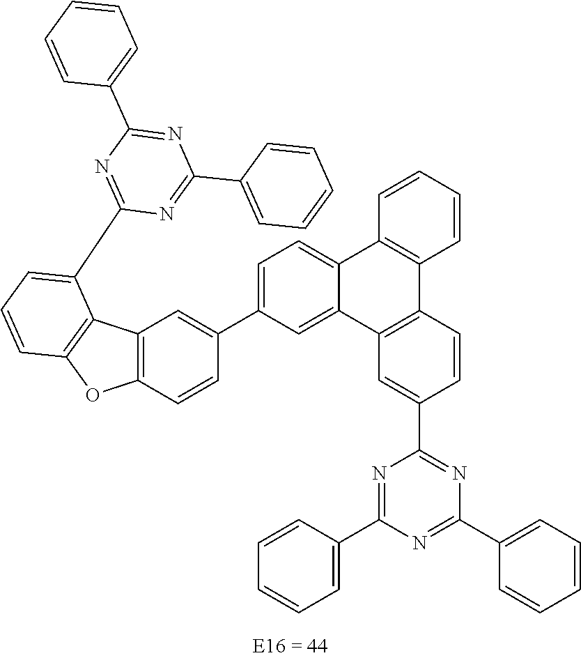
N1=C(C2=CC=CC=C2)N=C(C2=CC=CC=C2)N=C1C1=CC2=C(C=C1)C1=C(C3=CC=C(C4=CC5=C(C=C4)OC4=C5C(C5=NC(C6=CC=CC=C6)=NC(C6=CC=CC=C6)=N5)=CC=C4)C=C23)C=CC=C1
